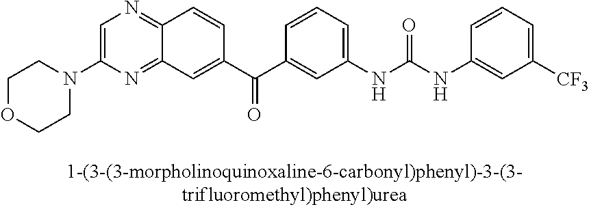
C1OCCN(C2=CN=C3C(=N2)C=C(C(C2=CC(NC(NC4=CC([CF3])=CC=C4)=O)=CC=C2)=O)C=C3)C1
